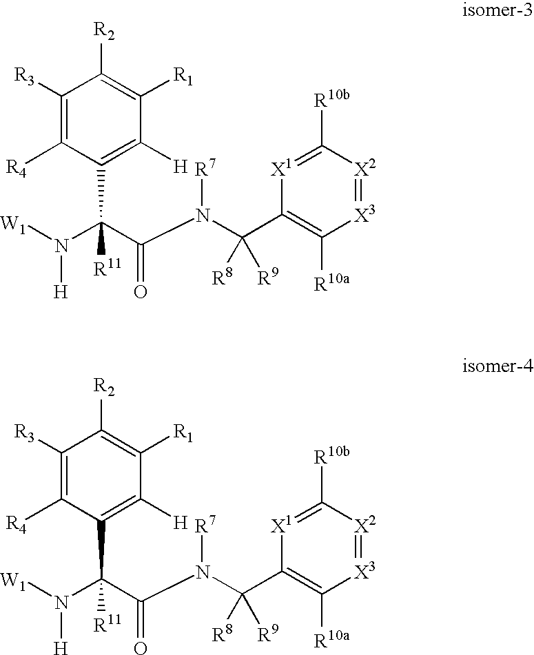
[W1]N(C(C(N(C(C1=C([R10a])[X3]=[X2]C([R10b])=[X1]1)([R8])[R9])[R7])=O)([R11])C1=C([H])C([R1])=C([R2])C([R3])=C1[R4])[H].[W1]N(C(C(N(C(C1=C([R10a])[X3]=[X2]C([R10b])=[X1]1)([R8])[R9])[R7])=O)([R11])C1=C([H])C([R1])=C([R2])C([R3])=C1[R4])[H]
